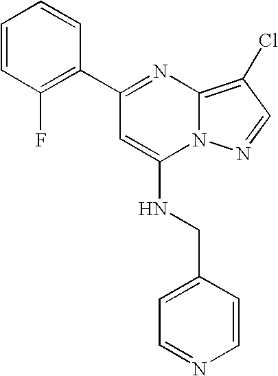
C1(C2=C(F)C=CC=C2)=NC2=C(Cl)C=NN2C(NCC2=CC=NC=C2)=C1
